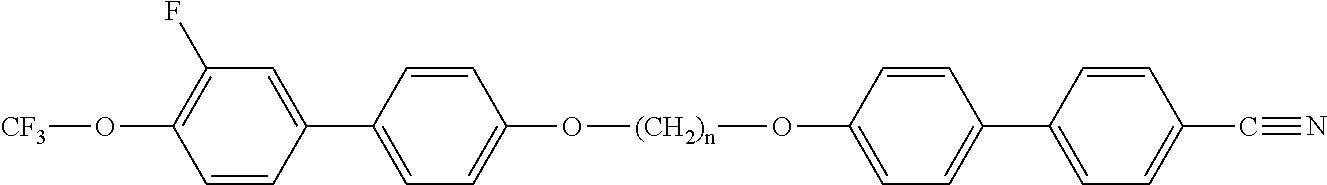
C1=CC(C2=CC(F)=C(O[CF3])C=C2)=CC=C1O[(CH2)n]OC1=CC=C(C2=CC=C(C#N)C=C2)C=C1
